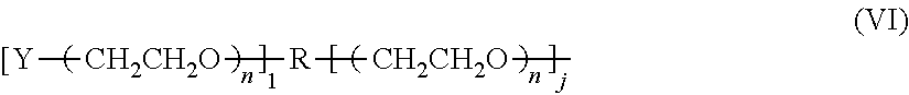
[[Y][CH2CH2O][R][CH2CH2O]C
